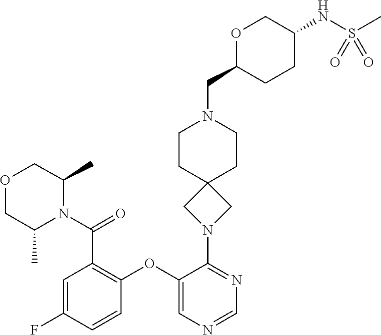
C1=C(F)C=CC(OC2=CN=CN=C2N2CC3(C2)CCN(CC2CCC(NS(C)(=O)=O)CO2)CC3)=C1C(N1C(C)COCC1C)=O
